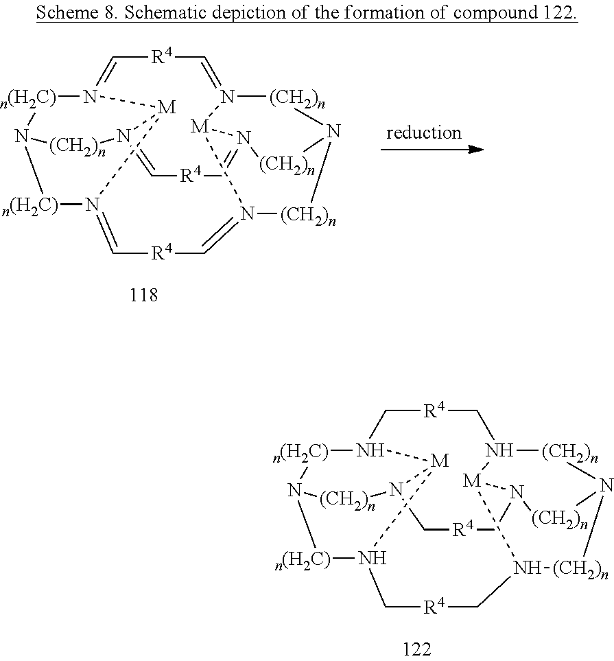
[n(H2C)]1N2C[R4]CN3[(CH2)n]N4[(CH2)n]N5C[R4]CN6[(CH2)n]N1[n(H2C)]N(C[R4]CN([(CH2)n]4)[M]35)[M]26.[n(H2C)]1N2=C[R4]C=N3[(CH2)n]N4[(CH2)n]N5=C[R4]C=N6[(CH2)n]N1[n(H2C)]N(=C[R4]C=N([(CH2)n]4)[M]35)[M]26
